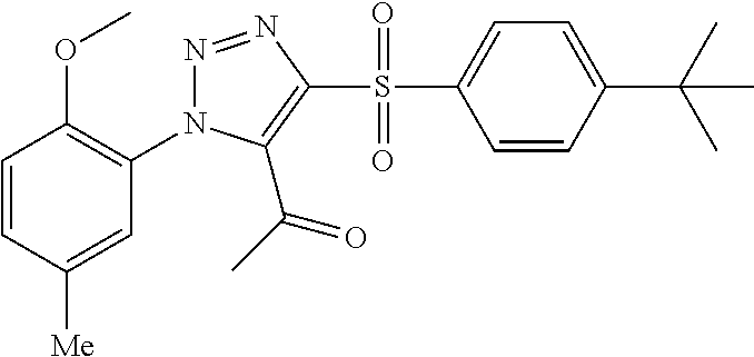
N1=NC(S(C2=CC=C(C(C)(C)C)C=C2)(=O)=O)=C(C(=O)C)N1C1=C(OC)C=CC([Me])=C1
